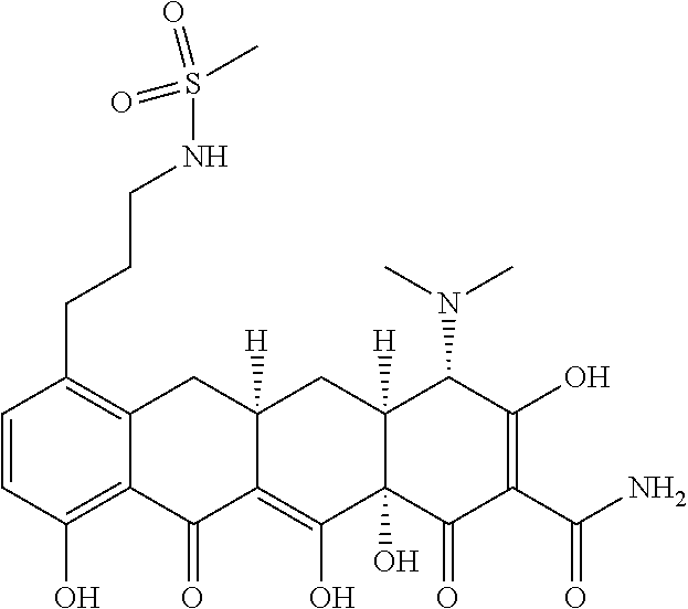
C(C1=C2C(=C(O)C=C1)C(=O)C1=C(O)C3(O)C([H])(CC1([H])C2)C(N(C)C)C(O)=C(C(N)=O)C3=O)CCNS(C)(=O)=O
